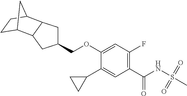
C1(C2CC2)=CC(C(NS(C)(=O)=O)=O)=C(F)C=C1OCC1CC2C(C1)C1CCC2C1
